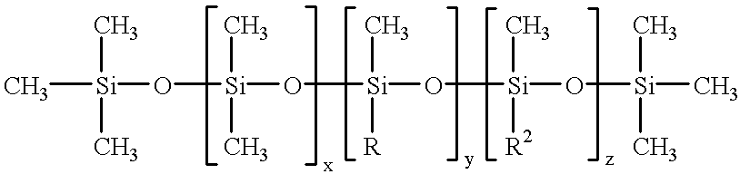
C[Si](O[Si](O[Si](O[Si](O[Si](C)(C)C)(C)[R2])(C)[R])(C)C)(C)C
